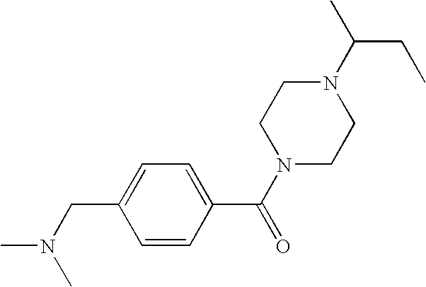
N1(C(C)CC)CCN(C(C2=CC=C(CN(C)C)C=C2)=O)CC1
